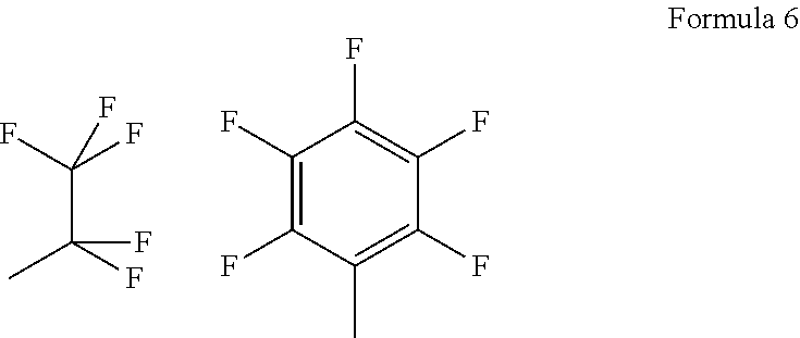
FC(F)(C(F)(C)F)F.C1(F)=C(F)C(C)=C(F)C(F)=C1F
